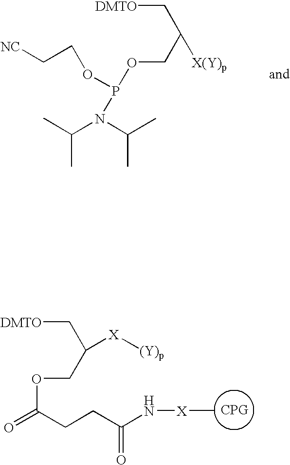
C(N(C(C)C)P(OCC(C[DMTO])[X(Y)p])OCC[NC])(C)C.O=C(CCC(=O)N[X]C)OCC(C[DMTO])[X][(Y)p]
